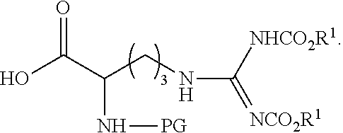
OC(C(CNC([NHCO2R1])=[NCO2R1])N[PG])=O
